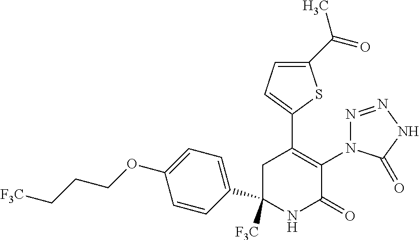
C1(C2=C(N3N=NNC3=O)C(=O)NC([F3C])(C3=CC=C(OCCC[F3C])C=C3)C2)=CC=C(C(=O)C)S1
